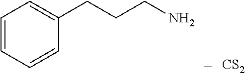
C1=CC=CC(CCCN)=C1.[CS2]
